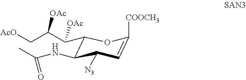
C1(C(C(C[AcO])[OAc])[OAc])C(NC(=O)C)C([N3])C=C([COOCH3])O1
